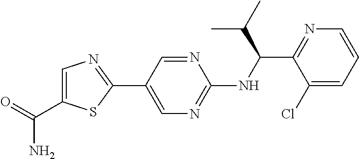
C1(NC(C2=NC=CC=C2Cl)C(C)C)=NC=C(C2=NC=C(C(N)=O)S2)C=N1
